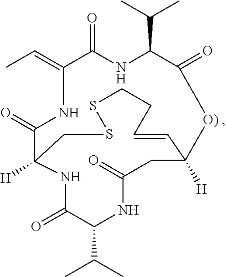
CC=C1C(=O)NC(C(C)C)C(=O)[O) ]C2([H])CC(=O)NC(C(C)C)C(=O)NC([H])(C(=O)N1)CSSCCC=C2
